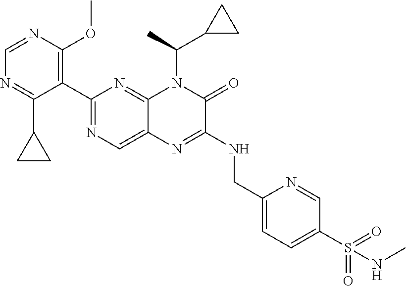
C1(C2=NC=C3C(=N2)N(C(C)C2CC2)C(=O)C(NCC2=CC=C(S(=O)(=O)NC)C=N2)=N3)=C(OC)N=CN=C1C1CC1
